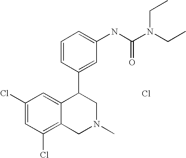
C1(Cl)=C2C(=CC(Cl)=C1)C(C1=CC(NC(N(CC)CC)=O)=CC=C1)CN(C)C2.Cl
